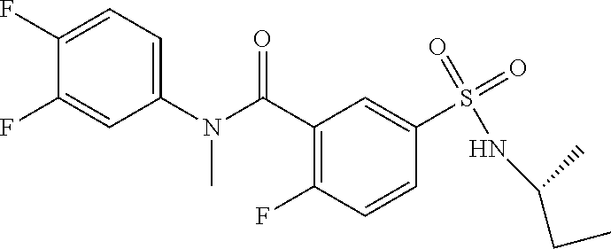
C1(C(N(C2=CC=C(F)C(F)=C2)C)=O)=C(F)C=CC(S(=O)(=O)NC(CC)C)=C1
